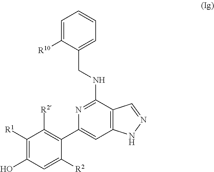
C1([R1])=C(O)C=C([R2])C(C2=CC3=C(C(NCC4=CC=CC=C4[R10])=N2)C=NN3)=C1[R2]
